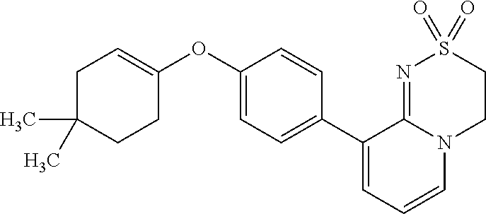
C1(OC2=CCC(C)(C)CC2)=CC=C(C2=CC=CN3C2=NS(=O)(=O)CC3)C=C1
